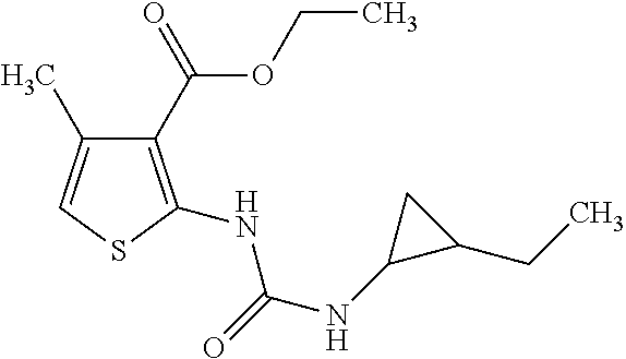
C1(C(=O)OCC)=C(NC(NC2C(CC)C2)=O)SC=C1C
